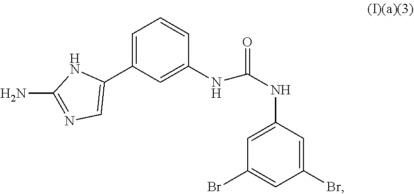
C1=C(C2=CN=C(N)N2)C=C(NC(=O)NC2=CC(Br)=CC(Br)=C2)C=C1
